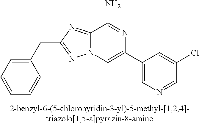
C1(CC2=NN3C(=N2)C(N)=NC(C2=CN=CC(Cl)=C2)=C3C)=CC=CC=C1
